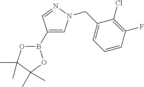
B1(C2=CN(CC3=CC=CC(F)=C3Cl)N=C2)OC(C)(C)C(C)(C)O1
